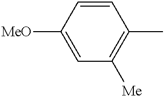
C1([MeO])=CC([Me])=C(C)C=C1
